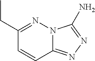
N12C(=NN=C1N)C=CC(CC)=N2
